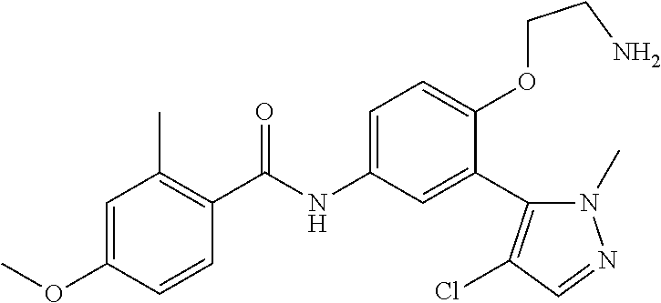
C1=CC(OC)=CC(C)=C1C(=O)NC1=CC=C(OCCN)C(C2=C(Cl)C=NN2C)=C1
